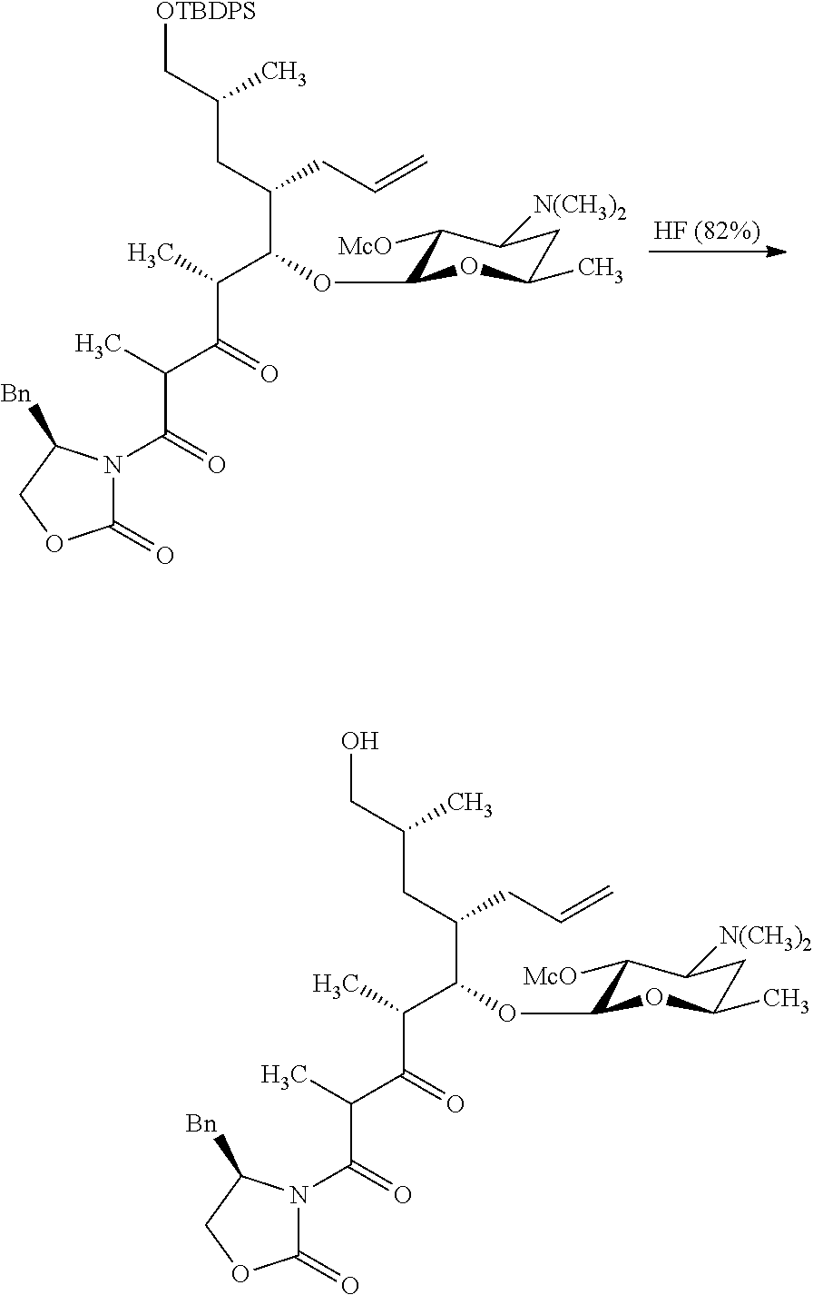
C1(=O)N(C(C(C(C(C(C(CC=C)CC(C[OTBDPS])C)OC2C([McO])C([N(CH3)2])CC(C)O2)C)=O)C)=O)C([Bn])CO1.C1(=O)N(C(C(C(C(C(C(CC=C)CC(CO)C)OC2C([McO])C([N(CH3)2])CC(C)O2)C)=O)C)=O)C([Bn])CO1
